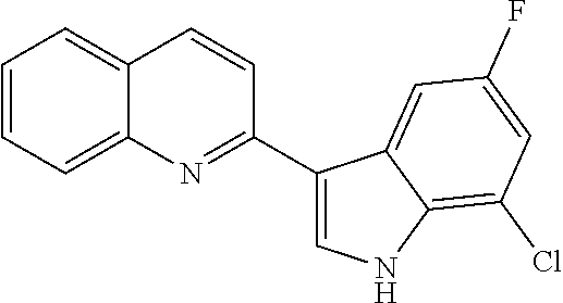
C1=CC=C2C(=C1)C=CC(C1=CNC3=C(Cl)C=C(F)C=C13)=N2
